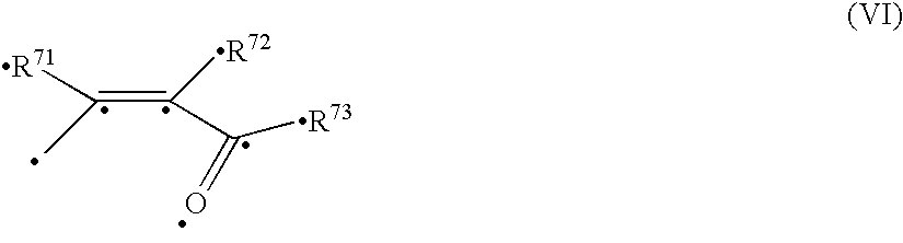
C(=C(C([R73])=O)[R72])([R71])C
